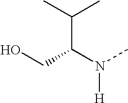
OCC(C(C)C)N([H])C
